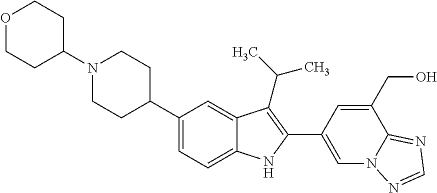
N1(C2CCOCC2)CCC(C2=CC=C3C(=C2)C(C(C)C)=C(C2=CN4C(=NC=N4)C(CO)=C2)N3)CC1
